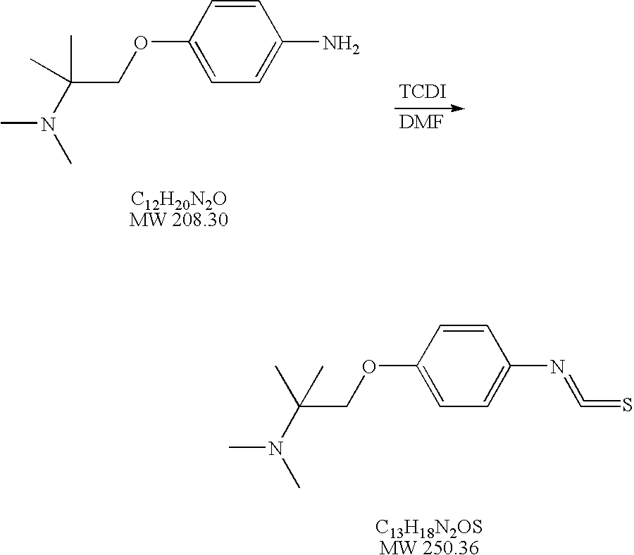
CN(C(COC1=CC=C(N=C=S)C=C1)(C)C)C.CN(C(COC1=CC=C(N)C=C1)(C)C)C.[DMF].[TCDI]
